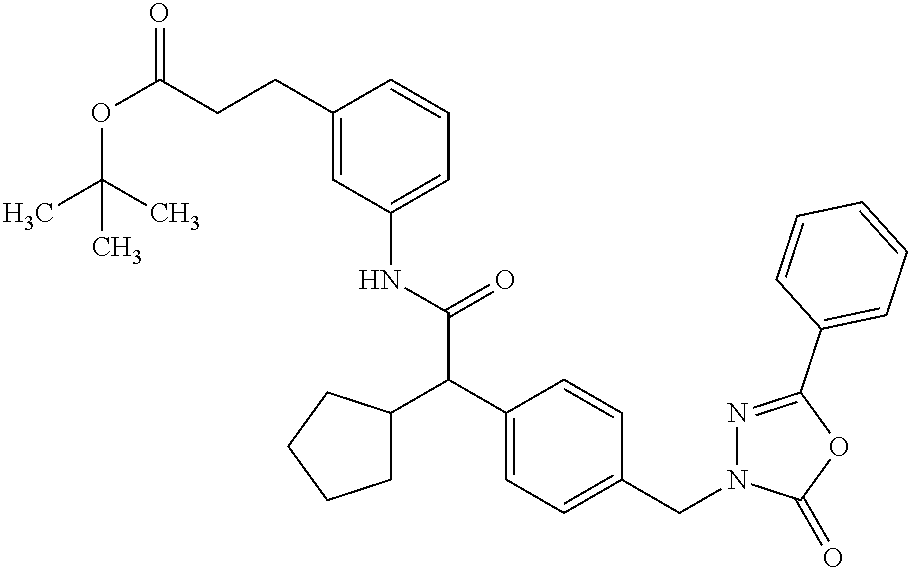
N(C(C(C1=CC=C(CN2N=C(C3=CC=CC=C3)OC2=O)C=C1)C1CCCC1)=O)C1=CC=CC(CCC(OC(C)(C)C)=O)=C1
